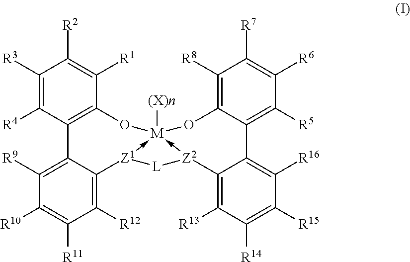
C12=C(C([R1])=C([R2])C([R3])=C1[R4])O[M]13([(X)n])-[Z1](C4=C([R12])C([R11])=C([R10])C([R9])=C24)[L][Z2]->1C1=C([R13])C([R14])=C([R15])C([R16])=C1C1=C([R5])C([R6])=C([R7])C([R8])=C1O3
